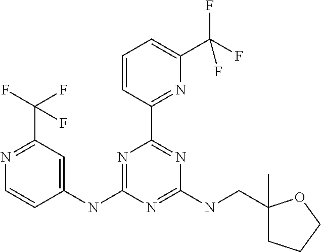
C1(NC2=NC(C3=NC(C(F)(F)F)=CC=C3)=NC(NCC3(C)CCCO3)=N2)=CC(C(F)(F)F)=NC=C1
